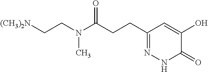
C(CCC1=NNC(=O)C(O)=C1)(=O)N(CC[(CH3)2N])C
